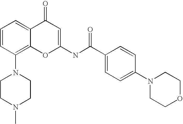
C1CN(C)CCN1C1=C2C(=CC=C1)C(=O)C=C(NC(C1=CC=C(N3CCOCC3)C=C1)=O)O2
